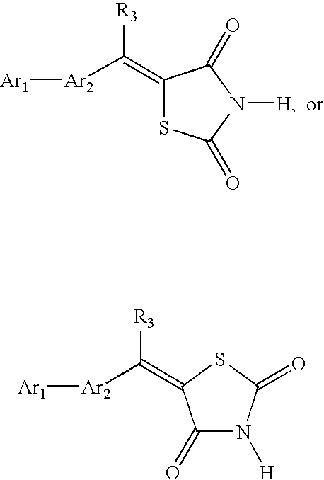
[Ar1][Ar2]C([R3])=C1SC(=O)N([H])C1=O.[Ar1][Ar2]C([R3])=C1C(=O)N([H])C(=O)S1
